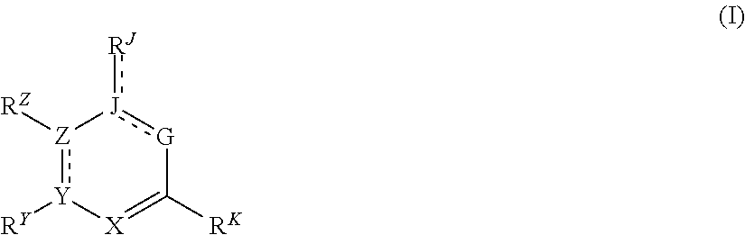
[Z]1([RZ]):[Y]([RY])[X]=C([RK])[G]:[J]1:[RJ]
